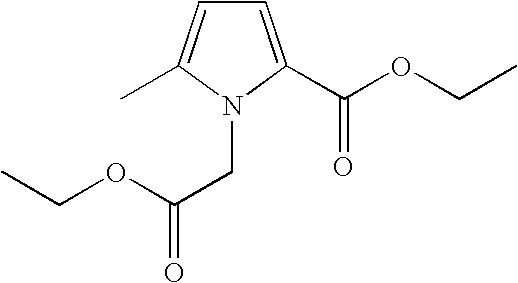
C1=C(C(OCC)=O)N(CC(=O)OCC)C(C)=C1
